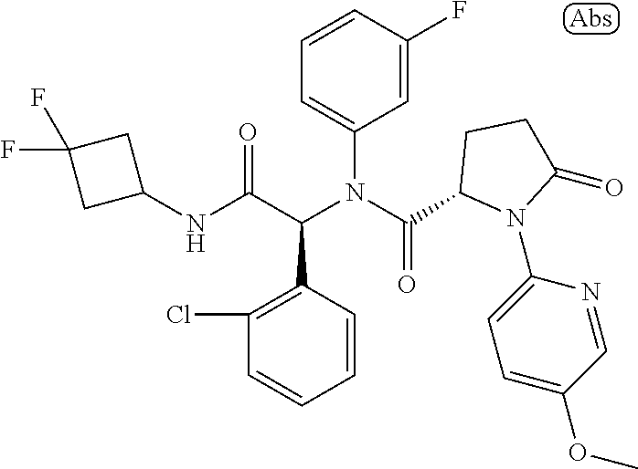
C1(NC(C(N(C(=O)C2N(C3=CC=C(OC)C=N3)C(=O)CC2)C2=CC=CC(F)=C2)C2=C(Cl)C=CC=C2)=O)CC(F)(F)C1
